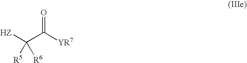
[HZ]C(C([YR7])=O)([R5])[R6]
